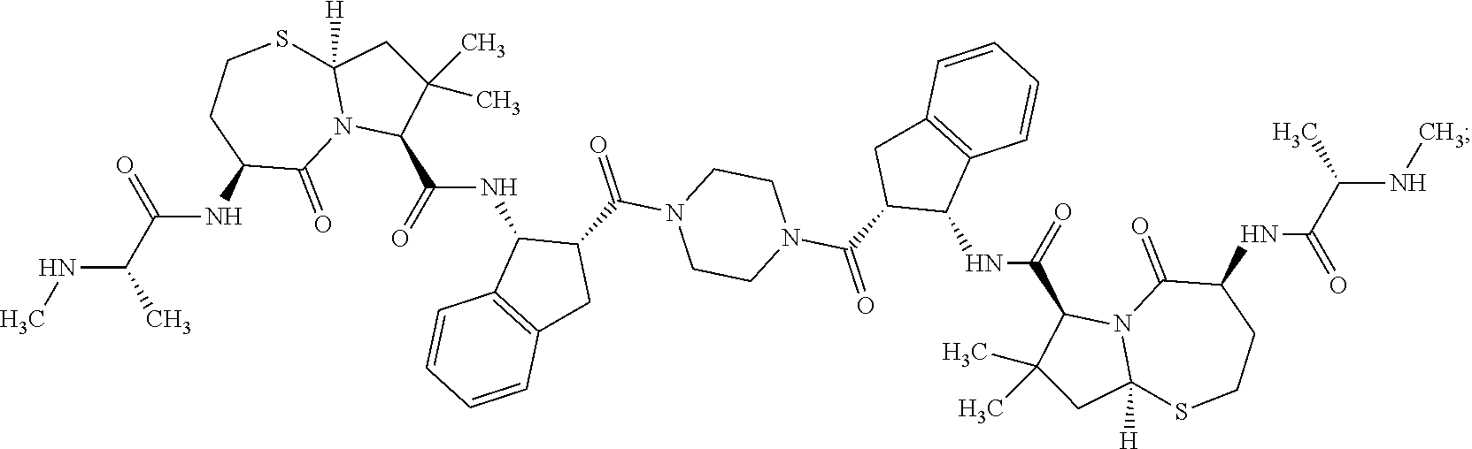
CNC(C(NC1C(=O)N2C([H])(SCC1)CC(C)(C)C2C(NC1C2=C(CC1C(=O)N1CCN(C(C3C(NC(C4N5C(=O)C(NC(C(NC)C)=O)CCSC5([H])CC4(C)C)=O)C4=C(C3)C=CC=C4)=O)CC1)C=CC=C2)=O)=O)C
